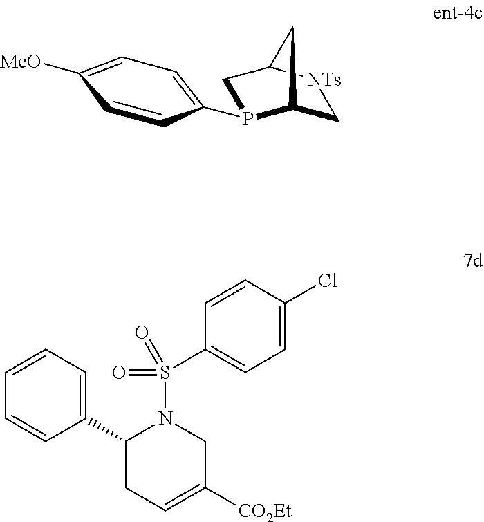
C1C2P(C3=CC=C([MeO])C=C3)CC([NTs]1)C2.C1=CC=C(C2CC=C([CO2Et])CN2S(=O)(=O)C2=CC=C(Cl)C=C2)C=C1
